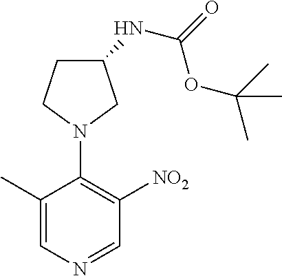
C1(C)=CN=CC([NO2])=C1N1CC(NC(=O)OC(C)(C)C)CC1
